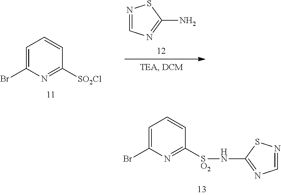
C1=C(Br)N=C([SO2]NC2=NC=NS2)C=C1.C1=C(Br)N=C([SO2Cl])C=C1.N1=CN=C(N)S1
